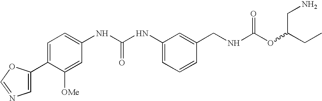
C1(C2=CC=C(NC(NC3=CC=CC(CNC(OC(CC)CN)=O)=C3)=O)C=C2[OMe])=CN=CO1
